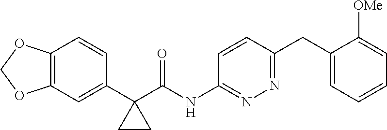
C12=C(C=C(C3(C(NC4=NN=C(CC5=CC=CC=C5[OMe])C=C4)=O)CC3)C=C1)OCO2
